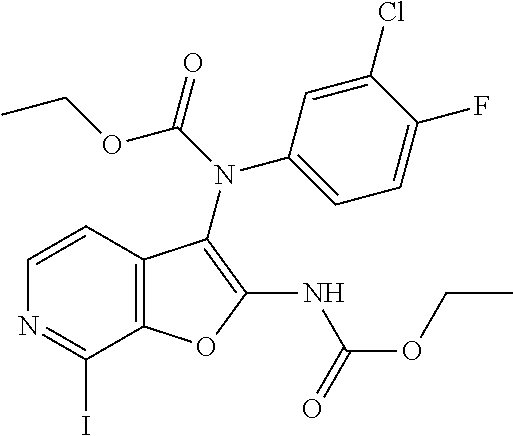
C1=CC2=C(C(I)=N1)OC(NC(OCC)=O)=C2N(C1=CC=C(F)C(Cl)=C1)C(OCC)=O
